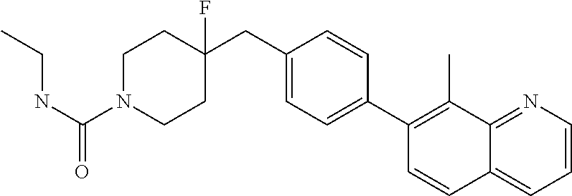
C1=C(C2=C(C)C3=NC=CC=C3C=C2)C=CC(CC2(F)CCN(C(NCC)=O)CC2)=C1
